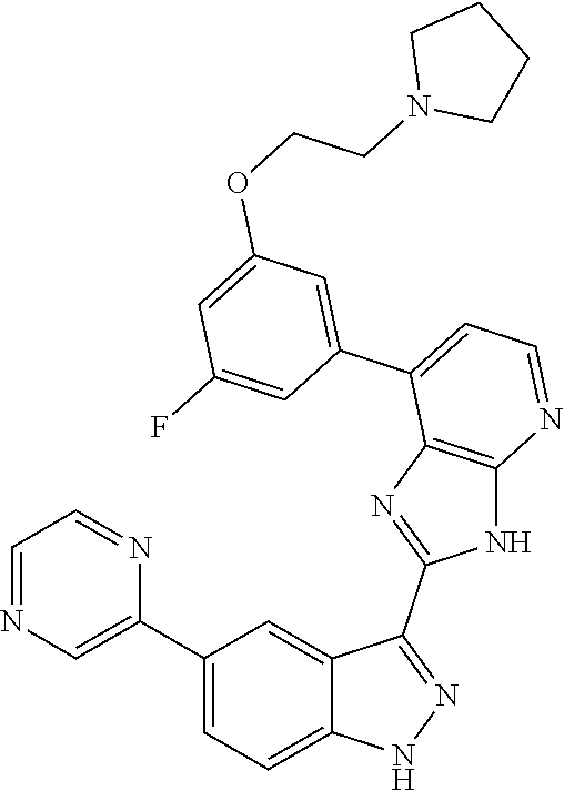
C1(C2=CC=C3C(=C2)C(C2=NC4=C(N2)N=CC=C4C2=CC(OCCN4CCCC4)=CC(F)=C2)=NN3)=CN=CC=N1
